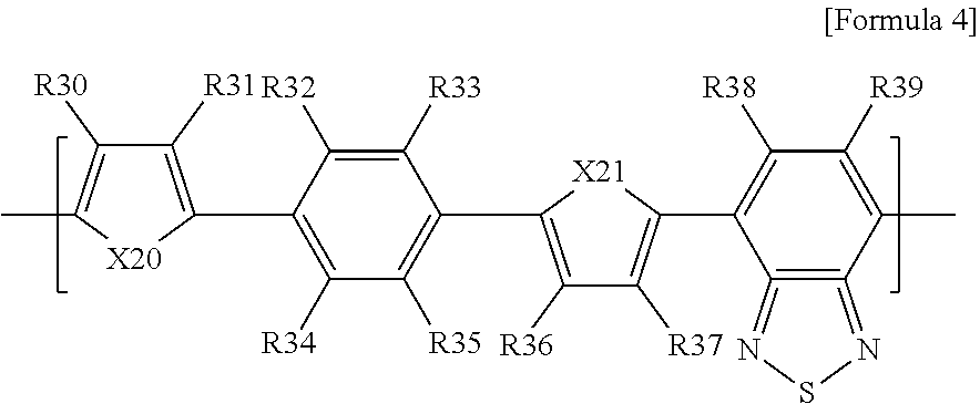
C1([R31])=C(C2=C([R34])C([R35])=C(C3=C([R36])C([R37])=C(C4=C([R38])C([R39])=C(C)C5=C4=NSN=5)[X21]3)C([R33])=C2[R32])[X20]C(C)=C1[R30]
